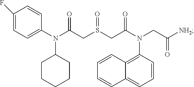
C1=C(F)C=CC(N(C(CS(CC(N(CC([NH2])=O)C2=C3C(=CC=C2)C=CC=C3)=O)=O)=O)C2CCCCC2)=C1
